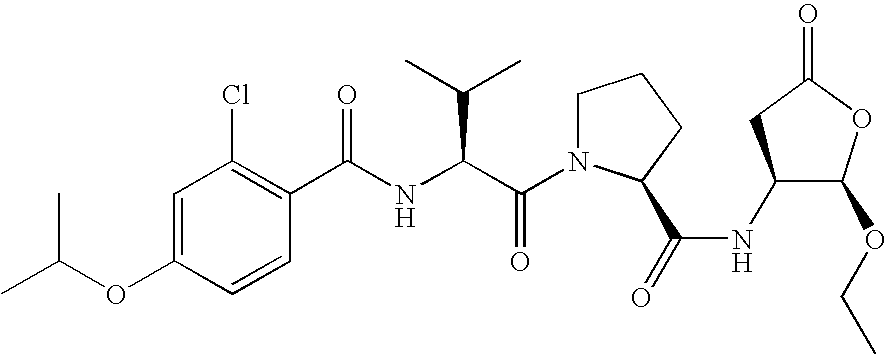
C1=CC(OC(C)C)=CC(Cl)=C1C(NC(C(N1CCCC1C(=O)NC1C(OCC)OC(=O)C1)=O)C(C)C)=O
